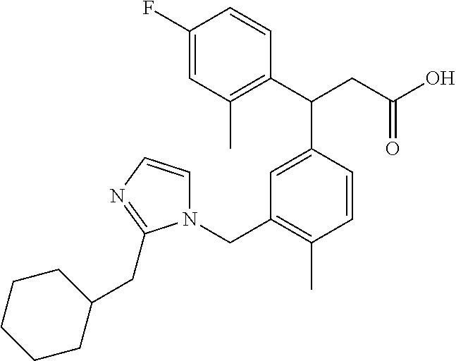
CC1=C(C(CC(O)=O)C2=CC(CN3C=CN=C3CC3CCCCC3)=C(C)C=C2)C=CC(F)=C1
